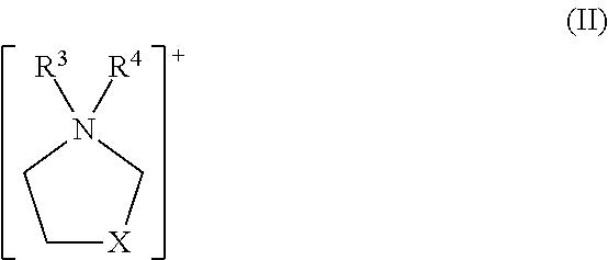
C1[X]CN([R3])([R4])C1
